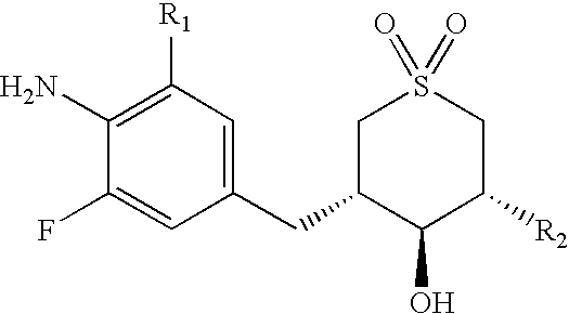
C1(F)=CC(CC2C(O)C([R2])CS(=O)(=O)C2)=CC([R1])=C1N
